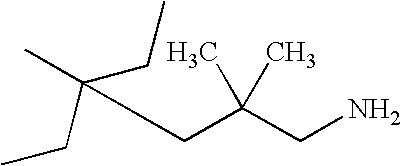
CC(CC(CN)(C)C)(CC)CC
